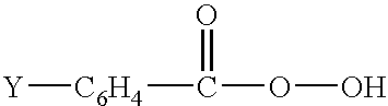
[C6H4](C(OO)=O)[Y]
